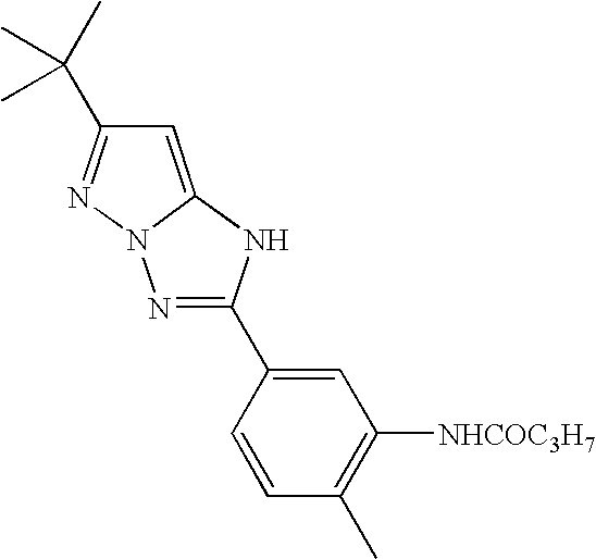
C1=C2N(N=C1C(C)(C)C)N=C(C1=CC([NHCOC3H7])=C(C)C=C1)N2
